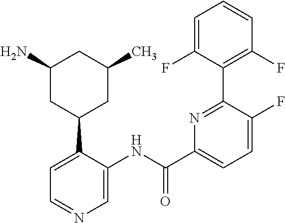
C1(N)CC(C2=CC=NC=C2NC(C2=CC=C(F)C(C3=C(F)C=CC=C3F)=N2)=O)CC(C)C1
